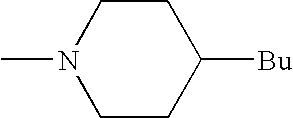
CN1CCC([Bu])CC1
